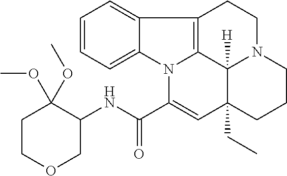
C1=CC=C2C(=C1)C1=C3N2C(C(NC2COCCC2(OC)OC)=O)=CC2(CC)C3([H])N(CC1)CCC2
